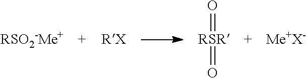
[RSR](=O)=O.[Me+X-]
